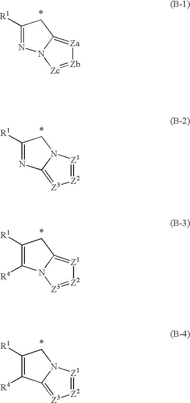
[Zb]1=[Zc]N2C(=[Za]1)CC([R1])=N2.[Z2]1=[Z1]N2C(=[Z3]1)N=C([R1])C2.[Z2]1=[Z3]N2C(=[Z1]1)CC([R1])=C2[R4].[Z2]1=[Z1]N2C(=[Z3]1)C([R4])=C([R1])C2
